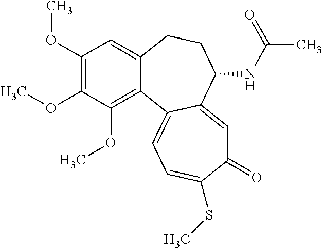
C1(OC)=C(OC)C(OC)=C2C(=C1)CCC(NC(C)=O)C1=CC(=O)C(SC)=CC=C21
